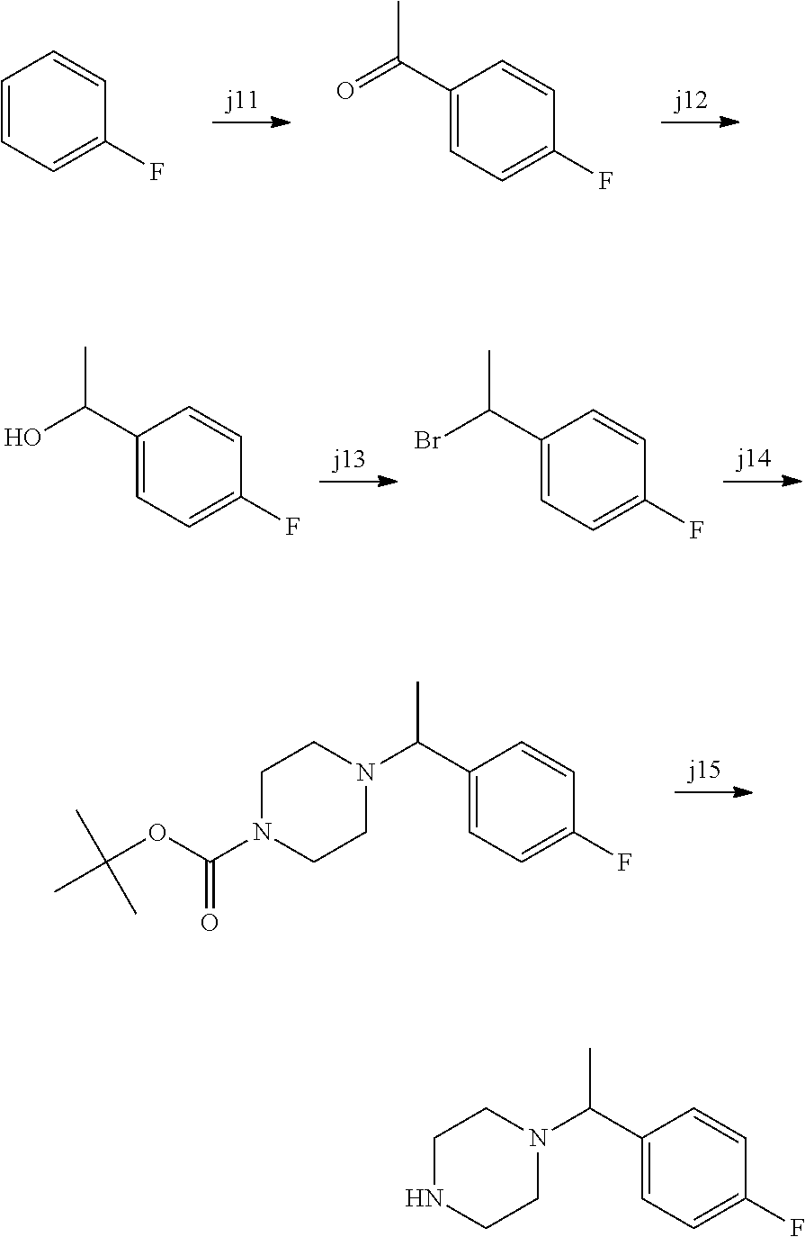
C1(C(N2CCN(C(OC(C)(C)C)=O)CC2)C)=CC=C(F)C=C1.C1=CC=C(F)C=C1.C1(C(=O)C)=CC=C(F)C=C1.C1(C(O)C)=CC=C(F)C=C1.C1(C(Br)C)=CC=C(F)C=C1.C1(C(N2CCNCC2)C)=CC=C(F)C=C1
